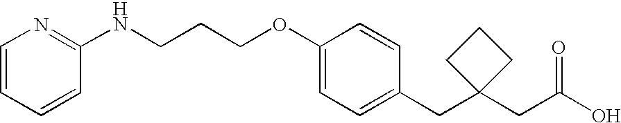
C1=CC=CC(NCCCOC2=CC=C(CC3(CC(O)=O)CCC3)C=C2)=N1
